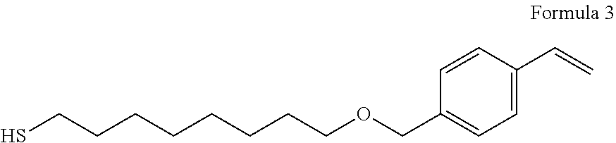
SCCCCCCCCOCC1=CC=C(C=C)C=C1
